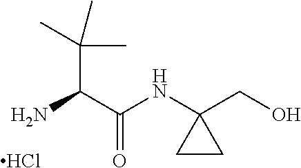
Cl.C(C(C(NC1(CO)CC1)=O)N)(C)(C)C
